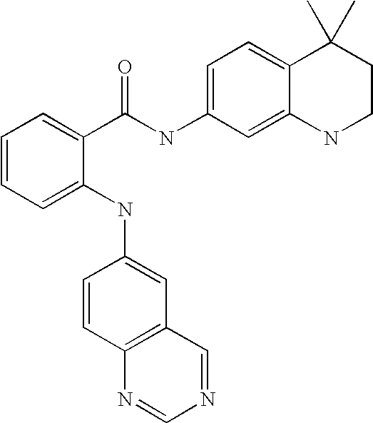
C1=CC=C(NC2=CC3=C(C=C2)N=CN=C3)C(C(NC2=CC=C3C(=C2)NCCC3(C)C)=O)=C1
